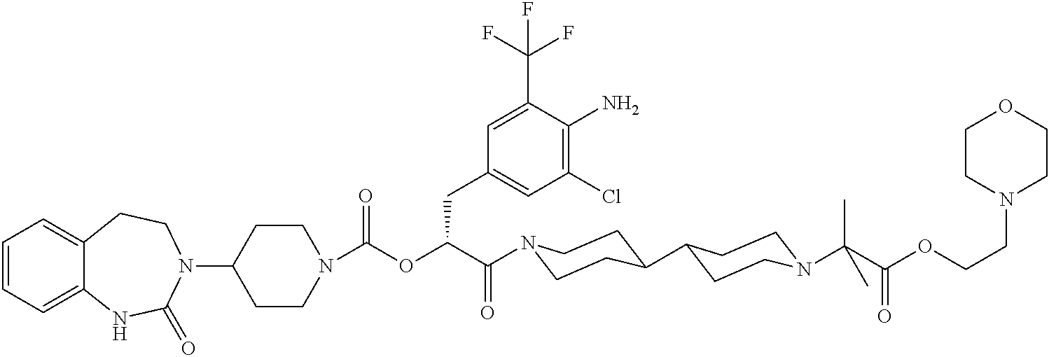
C1=CC=C2C(=C1)CCN(C1CCN(C(OC(C(=O)N3CCC(C4CCN(C(C(OCCN5CCOCC5)=O)(C)C)CC4)CC3)CC3=CC(Cl)=C(N)C(C(F)(F)F)=C3)=O)CC1)C(=O)N2
